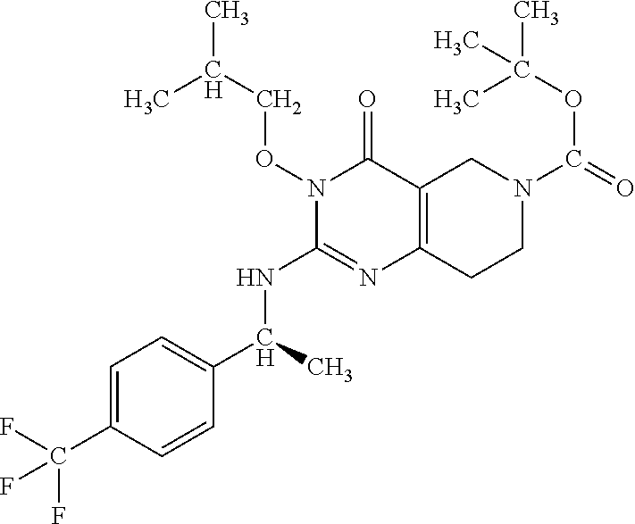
C1=C(C(F)(F)F)C=CC(C(C)NC2=NC3=C(C(=O)N2OCC(C)C)CN(C(=O)OC(C)(C)C)CC3)=C1
